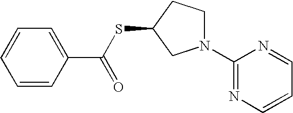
C1=CC=C(C(SC2CN(C3=NC=CC=N3)CC2)=O)C=C1
